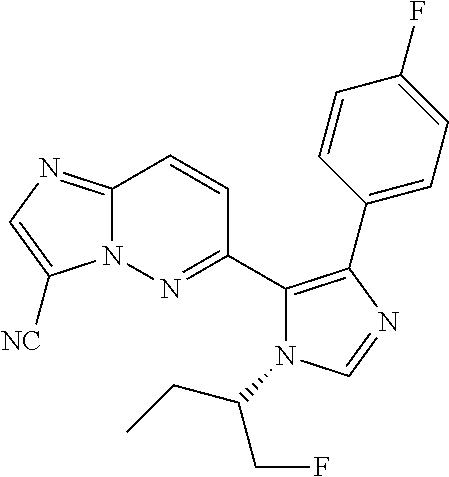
C12=NC=C([NC])N1N=C(C1=C(C3=CC=C(F)C=C3)N=CN1C(CF)CC)C=C2
